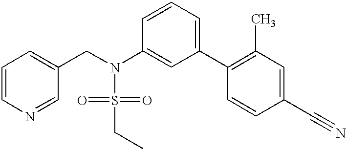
C1=CN=CC(CN(S(=O)(=O)CC)C2=CC(C3=C(C)C=C(C#N)C=C3)=CC=C2)=C1
